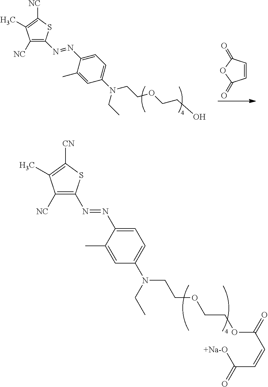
C1=CC(=O)OC1=O.C1([NC])=C(N=NC2=CC=C(N(CCOCCO)CC)C=C2C)SC([NC])=C1C.C1([NC])=C(N=NC2=CC=C(N(CC)CCOCCOC(=O)C=CC(=O)[+Na-O])C=C2C)SC([CN])=C1C
